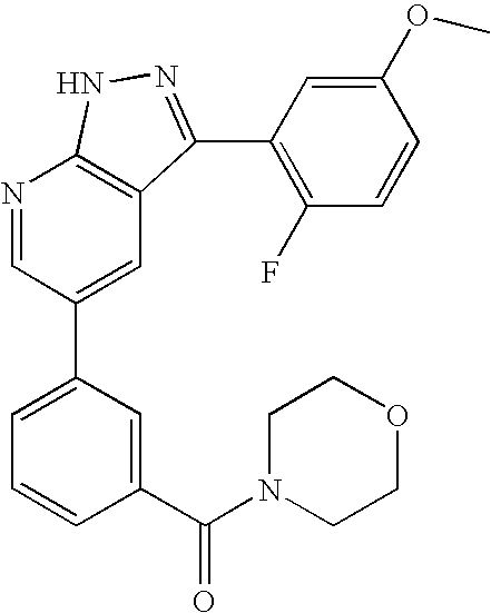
N1=CC(C2=CC=CC(C(N3CCOCC3)=O)=C2)=CC2=C1NN=C2C1=C(F)C=CC(OC)=C1
